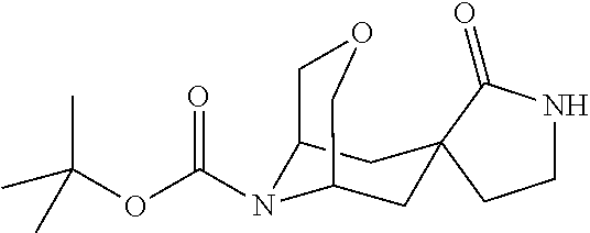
C1NC(=O)C2(C1)CC1N(C(OC(C)(C)C)=O)C(C2)COC1
